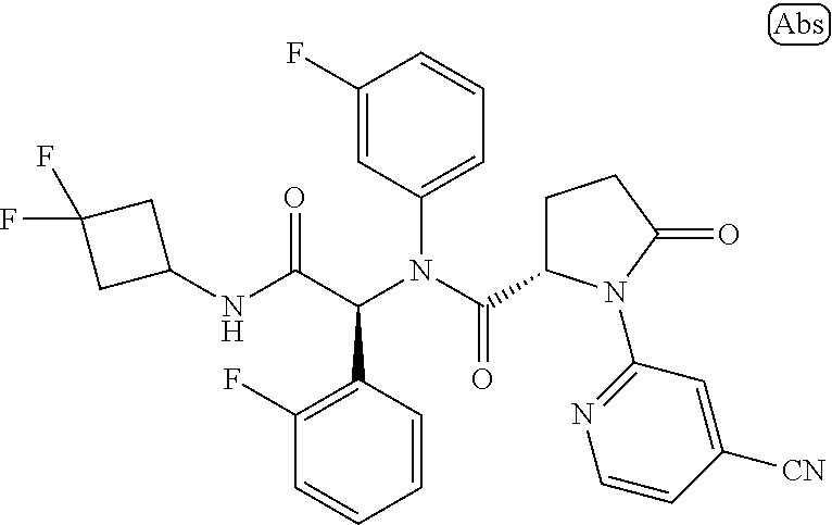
C1=CC(C(C(NC2CC(F)(F)C2)=O)N(C(=O)C2CCC(=O)N2C2=NC=CC([CN])=C2)C2=CC=CC(F)=C2)=C(F)C=C1
